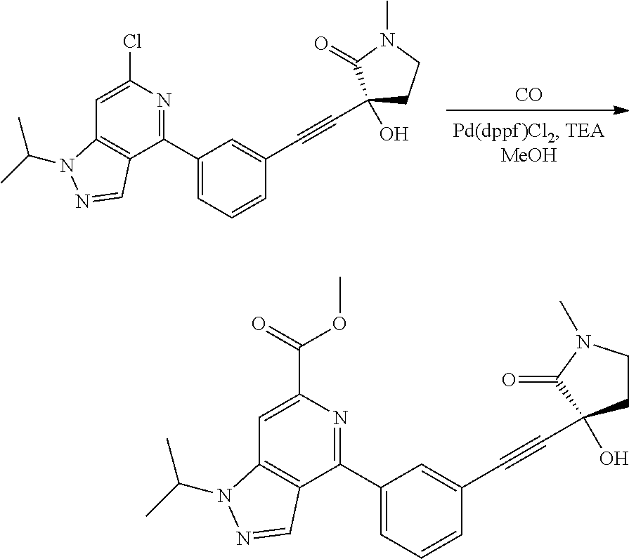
[CO].C1=C(C2=NC(Cl)=CC3=C2C=NN3C(C)C)C=C(C#CC2(O)CCN(C)C2=O)C=C1.C1=C(C2=NC(C(=O)OC)=CC3=C2C=NN3C(C)C)C=C(C#CC2(O)CCN(C)C2=O)C=C1
